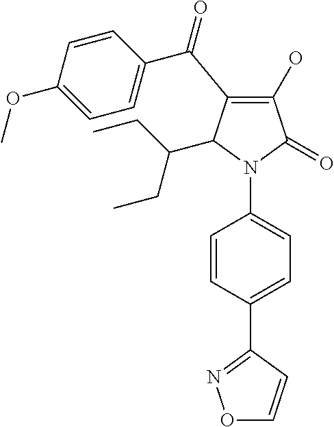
C1=CC(OC)=CC=C1C(=O)C1=C(O)C(=O)N(C2=CC=C(C3=NOC=C3)C=C2)C1C(CC)CC
